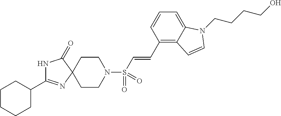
C1CN(S(C=CC2=C3C(=CC=C2)N(CCCCO)C=C3)(=O)=O)CCC12N=C(C1CCCCC1)NC2=O
